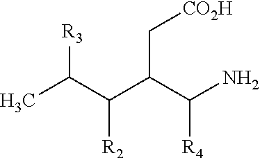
CC(C(C(C(N)[R4])C[CO2H])[R2])[R3]
